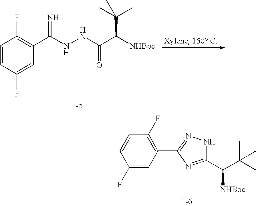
C1(F)=CC(C2=NNC(C(C(C)(C)C)[NHBoc])=N2)=C(F)C=C1.C1=CC(F)=CC(C(=N)NNC(=O)C([NHBoc])C(C)(C)C)=C1F
